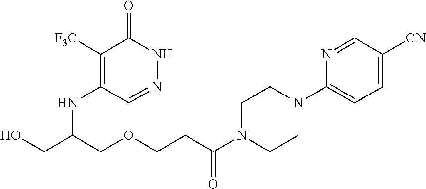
C(COCCC(N1CCN(C2=CC=C([CN])C=N2)CC1)=O)(NC1=C([F3C])C(=O)NN=C1)CO
